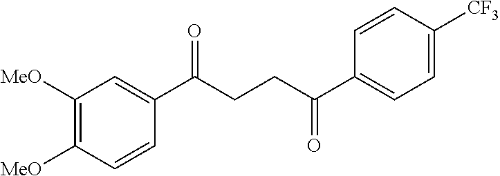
C1(C(CCC(C2=CC=C([CF3])C=C2)=O)=O)=CC([MeO])=C([MeO])C=C1
